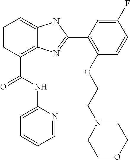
C1=CC(C(NC2=CC=CC=N2)=O)=C2C(=C1)NC(C1=C(OCCN3CCOCC3)C=CC(F)=C1)=N2
